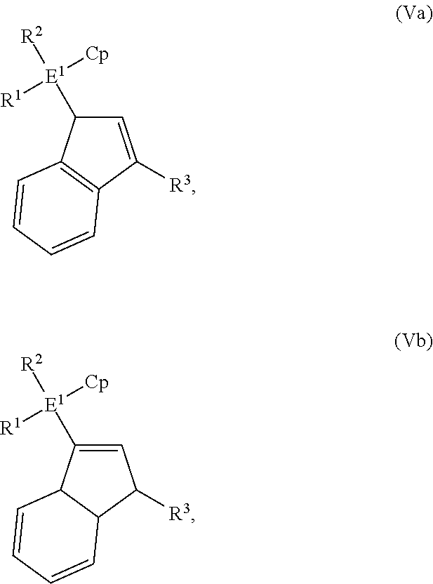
C1=C([R3])C2=C(C1[E1]([R2])([Cp])[R1])C=CC=C2.C1=C([E1]([R2])([Cp])[R1])C2C(C1[R3])C=CC=C2
